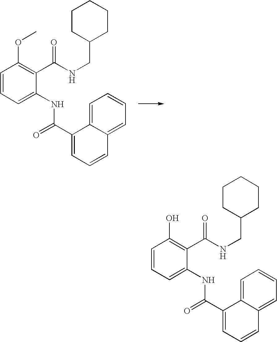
C1=CC=C(NC(=O)C2=CC=CC3=CC=CC=C32)C(C(NCC2CCCCC2)=O)=C1OC.C1=CC=C(NC(=O)C2=CC=CC3=CC=CC=C32)C(C(NCC2CCCCC2)=O)=C1O
